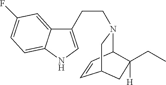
C1=CC2N(CCC3=CNC4=CC=C(F)C=C34)CC1CC2(CC)[H]
